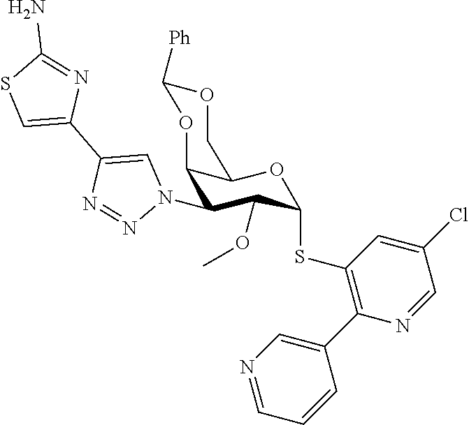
O1C([Ph])OC2C(N3C=C(C4=CSC(N)=N4)N=N3)C(OC)C(SC3=C(C4=CN=CC=C4)N=CC(Cl)=C3)OC2C1
